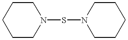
C1CCN(SN2CCCCC2)CC1
